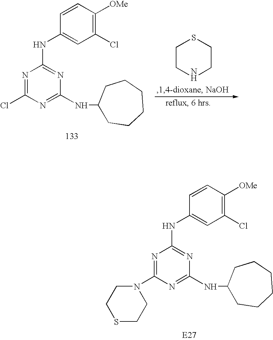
C1=CC(NC2=NC(NC3CCCCCC3)=NC(Cl)=N2)=CC(Cl)=C1[OMe].S1CCNCC1.C1=CC(NC2=NC(NC3CCCCCC3)=NC(N3CCSCC3)=N2)=CC(Cl)=C1[OMe]
